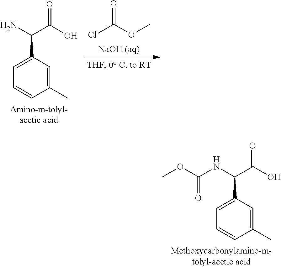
C1=C(C(NC(OC)=O)C(O)=O)C=C(C)C=C1.C1=C(C(N)C(O)=O)C=C(C)C=C1.ClC(OC)=O
